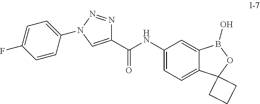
C1(C(NC2=CC=C3C(=C2)B(O)OC32CCC2)=O)=CN(C2=CC=C(F)C=C2)N=N1
